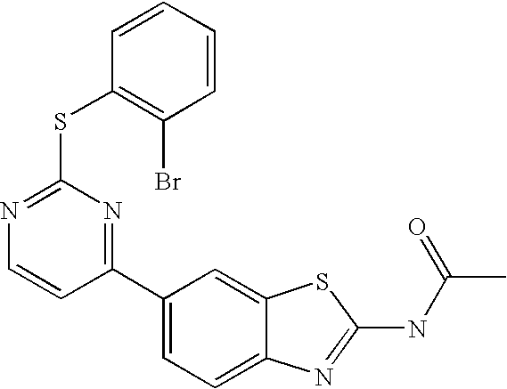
C1(C2=NC(SC3=C(Br)C=CC=C3)=NC=C2)=CC=C2C(=C1)SC(NC(C)=O)=N2
